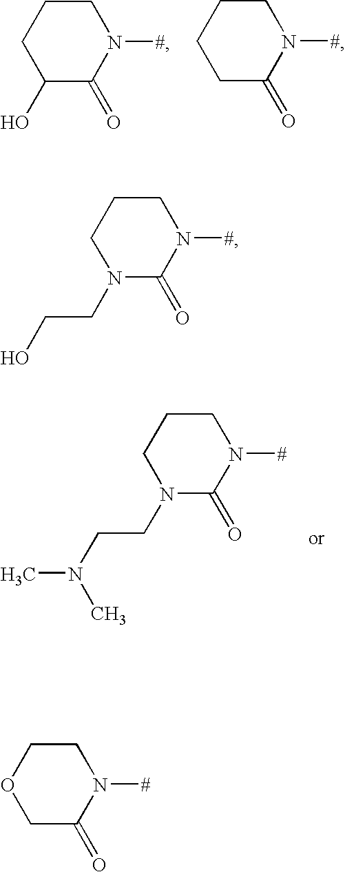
C1CCC(O)C(=O)N1[#].C1CCCC(=O)N1[#].C1CCN(CCN(C)C)C(=O)N1[#].C1CCN(CCO)C(=O)N1[#].C1COCC(=O)N1[#]
